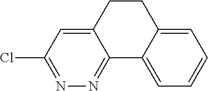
C12=CC(Cl)=NN=C1C1=CC=CC=C1CC2
